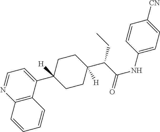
C12=C(C(C3([H])CCC(C(C(NC4=CC=C([CN])C=C4)=O)CC)([H])CC3)=CC=N1)C=CC=C2
